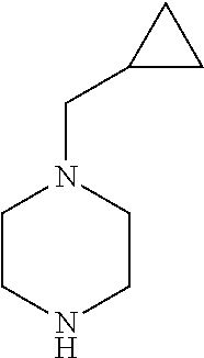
C1CNCCN1CC1CC1
